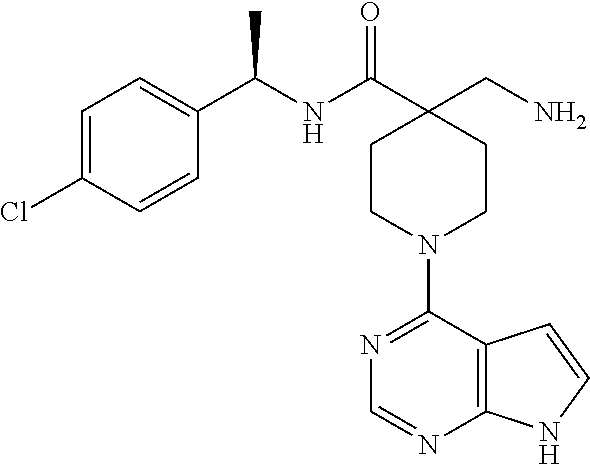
C1(C(NC(C2(CN)CCN(C3=NC=NC4=C3C=CN4)CC2)=O)C)=CC=C(Cl)C=C1
